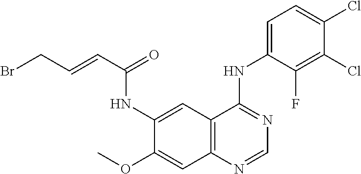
C12=C(N=CN=C1NC1=CC=C(Cl)C(Cl)=C1F)C=C(OC)C(NC(C=CCBr)=O)=C2
